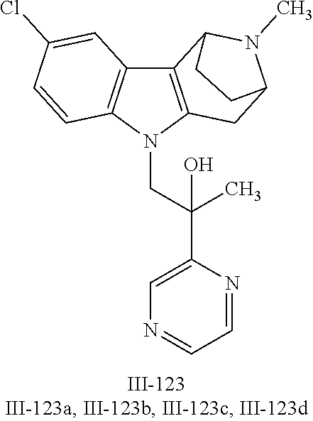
N1(CC(C2=CN=CC=N2)(C)O)C2=C(C3=C1C=CC(Cl)=C3)C1N(C)C(C2)CC1
